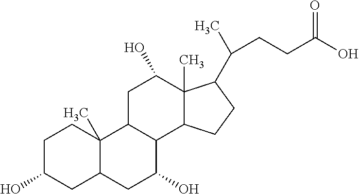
C1C(O)CC2C(C)(C1)C1C(C(O)C2)C2C(C)(C(O)C1)C(C(C)CCC(O)=O)CC2
